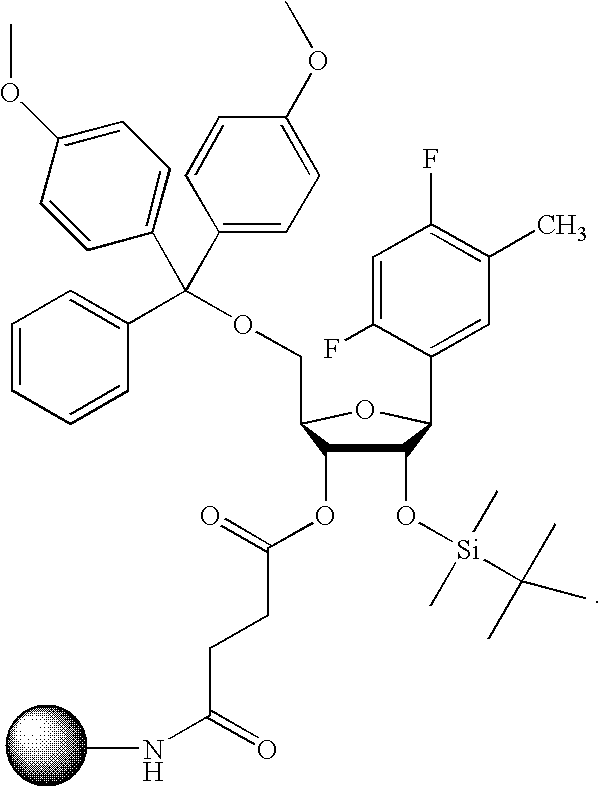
C1(O[Si](C(C)(C)C)(C)C)C(OC(CCC(NC)=O)=O)C(COC(C2=CC=CC=C2)(C2=CC=C(OC)C=C2)C2=CC=C(OC)C=C2)OC1C1=CC(C)=C(F)C=C1F
